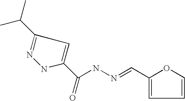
C1(C=NNC(C2=CC(C(C)C)=NN2)=O)=CC=CO1
